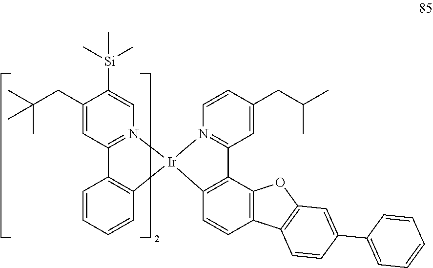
C1(CC(C)(C)C)=CC2=N(C=C1[Si](C)(C)C)[Ir]1(C3=C2C=CC=C3)N2=C(C=C(CC(C)C)C=C2)C2=C1C=CC1=C2OC2=C1C=CC(C1=CC=CC=C1)=C2
